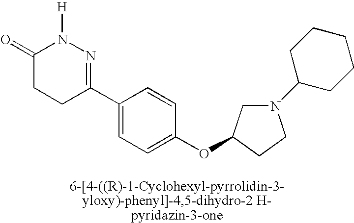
C1(=O)CCC(C2=CC=C(OC3CN(C4CCCCC4)CC3)C=C2)=NN1[H]
